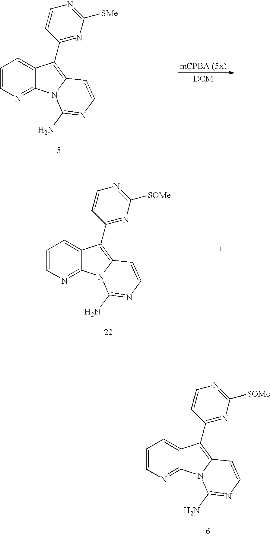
C1=CN=C2C(=C1)C(C1=NC([SMe])=NC=C1)=C1N2C(N)=NC=C1.C1=CN=C2C(=C1)C(C1=NC([SOMe])=NC=C1)=C1N2C(N)=NC=C1.C1=CN=C2C(=C1)C(C1=NC([SOMe])=NC=C1)=C1N2C(N)=NC=C1
